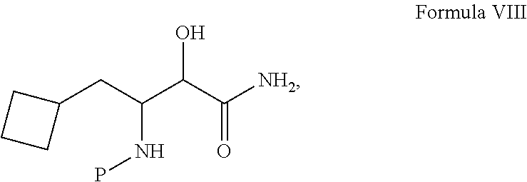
C1(CC(C(C([NH2])=O)O)NP)CCC1
